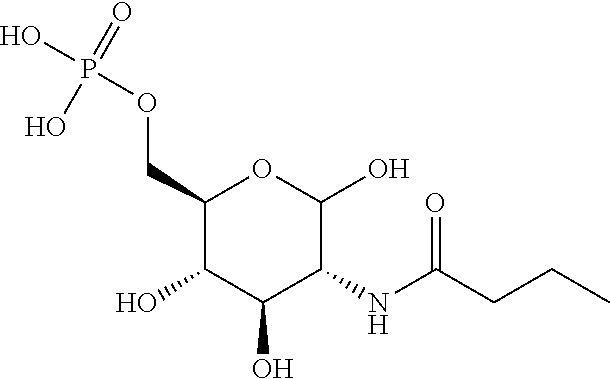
O(CC1C(O)C(O)C(NC(=O)CCC)C(O)O1)P(O)(=O)O
